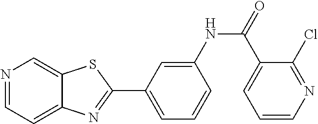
C1=C(NC(=O)C2=CC=CN=C2Cl)C=CC=C1C1=NC2=CC=NC=C2S1
